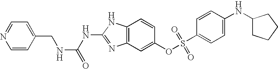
C12=C(C=C(OS(C3=CC=C(NC4CCCC4)C=C3)(=O)=O)C=C1)N=C(NC(=O)NCC1=CC=NC=C1)N2
